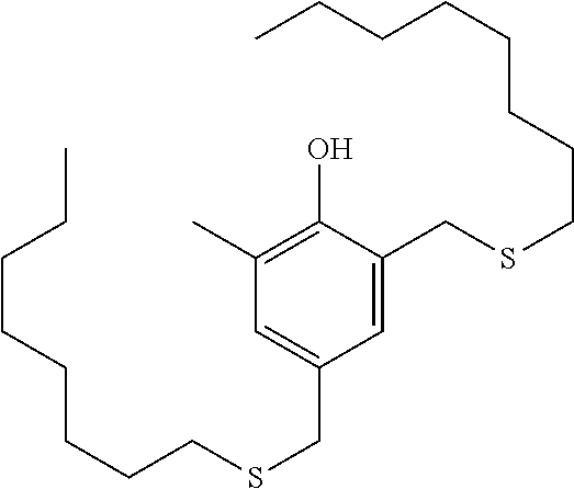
C1(C)=C(O)C(CSCCCCCCCC)=CC(CSCCCCCCCC)=C1
